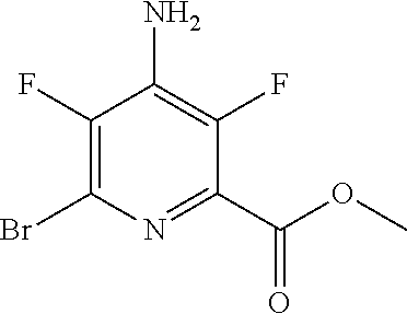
BrC1=C(F)C(N)=C(F)C(C(OC)=O)=N1
